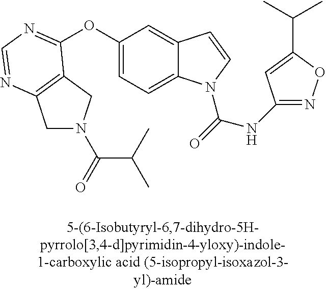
C1N(C(=O)C(C)C)CC2=C1N=CN=C2OC1=CC=C2C(=C1)C=CN2C(=O)NC1=NOC(C(C)C)=C1
